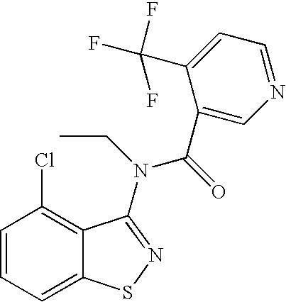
C1=CC=C2C(=C1Cl)C(N(CC)C(=O)C1=CN=CC=C1C(F)(F)F)=NS2
